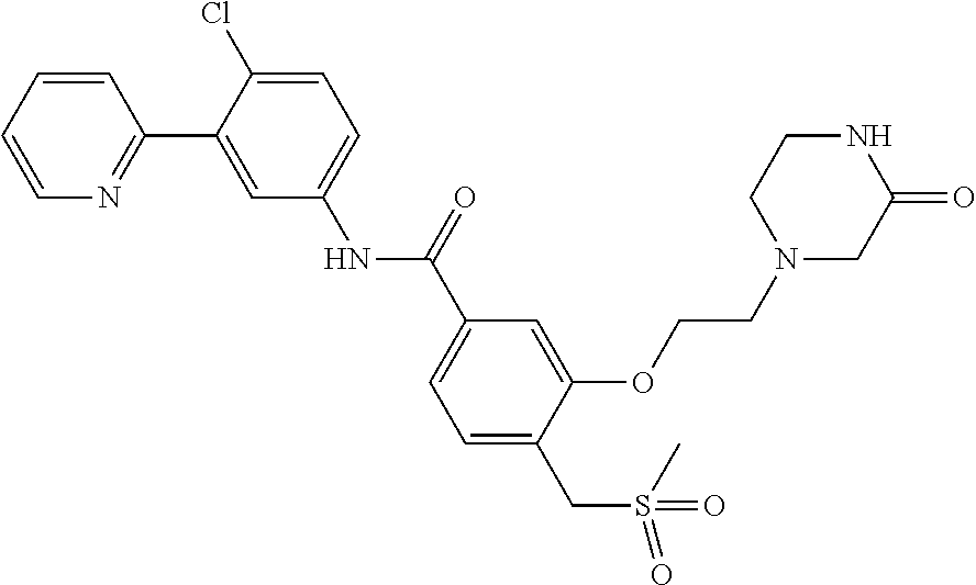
C1=CC=CN=C1C1=CC(NC(C2=CC=C(CS(=O)(C)=O)C(OCCN3CC(=O)NCC3)=C2)=O)=CC=C1Cl
